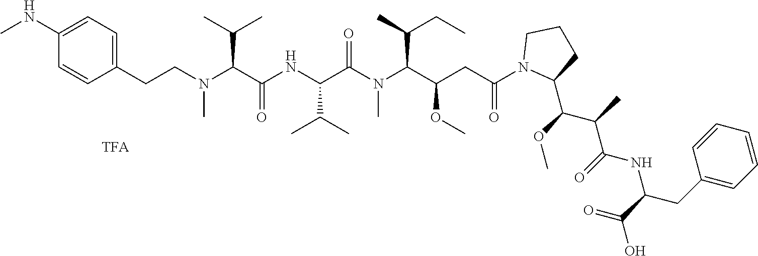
C1(CCN(C(C(NC(C(N(C(C(CC(N2C(C(OC)C(C)C(=O)NC(C(=O)O)CC3=CC=CC=C3)CCC2)=O)OC)C(C)CC)C)=O)C(C)C)=O)C(C)C)C)=CC=C(NC)C=C1
